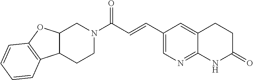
C12C(CCN(C(C=CC3=CN=C4C(=C3)CCC(=O)N4)=O)C1)C1=C(O2)C=CC=C1
